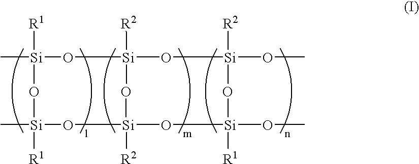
C[Si]1([R1])O[Si]2([R2])O[Si](OC)([R2])O[Si](OC)([R1])O[Si]([R2])(O2)O[Si](C)([R1])O1
